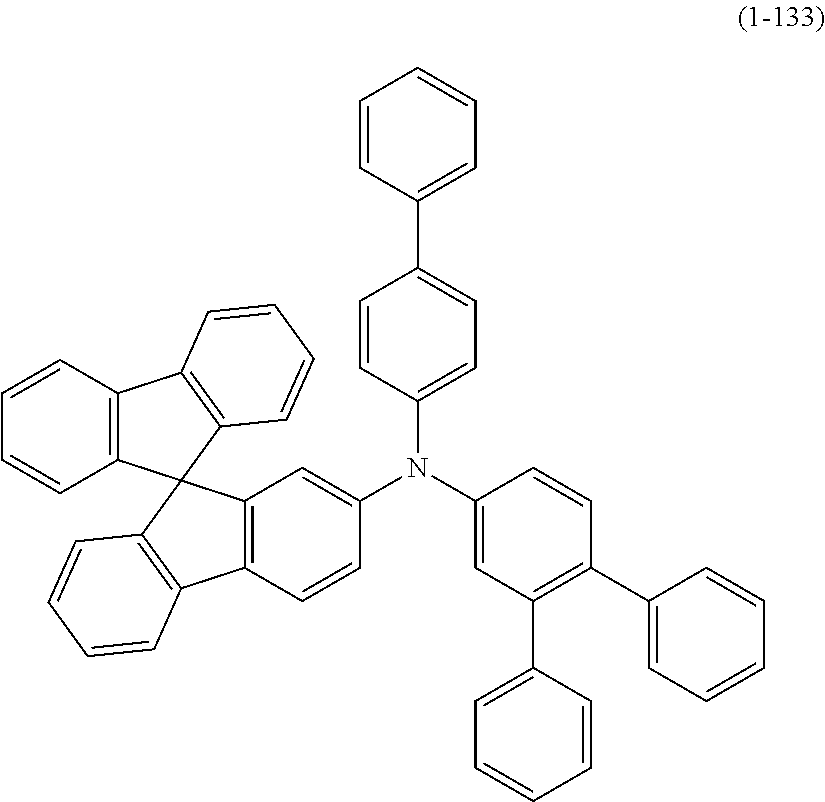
C1(C2=CC=CC=C2)=CC=C(N(C2=CC(C3=CC=CC=C3)=C(C3=CC=CC=C3)C=C2)C2=CC3=C(C=C2)C2=C(C=CC=C2)C32C3=C(C4=C2C=CC=C4)C=CC=C3)C=C1
